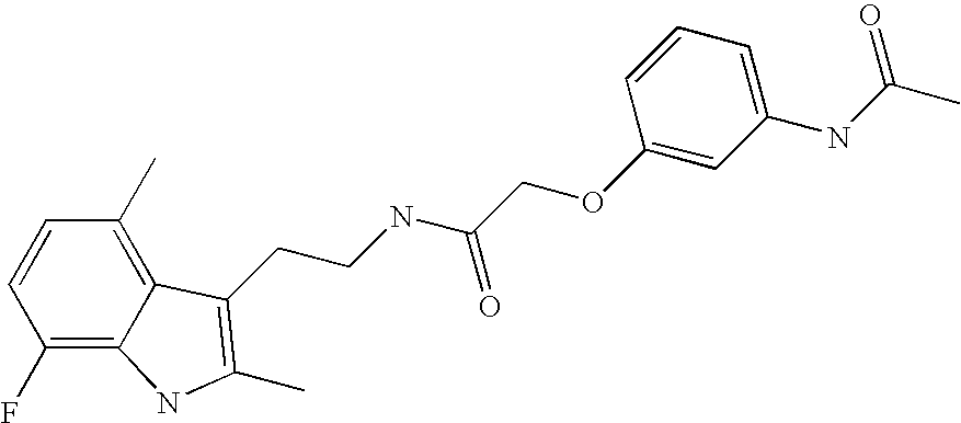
C1(F)=C2C(=C(C)C=C1)C(CCNC(COC1=CC(NC(C)=O)=CC=C1)=O)=C(C)N2
